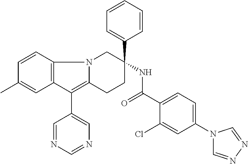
C12=C(C=CC(C)=C1)N1C(=C2C2=CN=CN=C2)CCC(C2=CC=CC=C2)(NC(=O)C2=CC=C(N3C=NN=C3)C=C2Cl)C1
